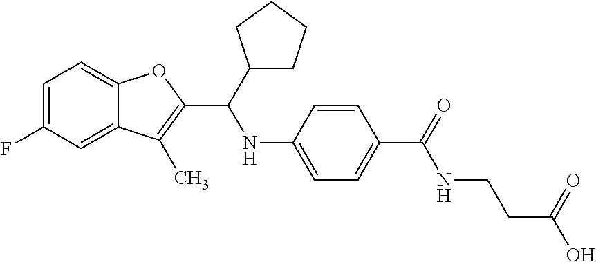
C1=C(F)C=C2C(=C1)OC(C(NC1=CC=C(C(=O)NCCC(O)=O)C=C1)C1CCCC1)=C2C
